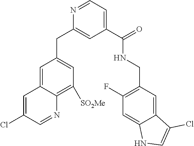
C1=C(Cl)C=NC2=C([SO2Me])C=C(CC3=CC(C(NCC4=C(F)C=C5C(=C4)C(Cl)=CN5)=O)=CC=N3)C=C12
